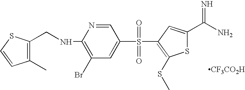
[CF3CO2H].C(NC1=C(Br)C=C(S(=O)(=O)C2=C(SC)SC(C(N)=N)=C2)C=N1)C1=C(C)C=CS1
